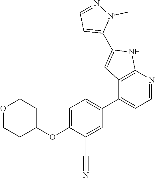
C1=C(OC2CCOCC2)C(C#N)=CC(C2=CC=NC3=C2C=C(C2=CC=NN2C)N3)=C1
